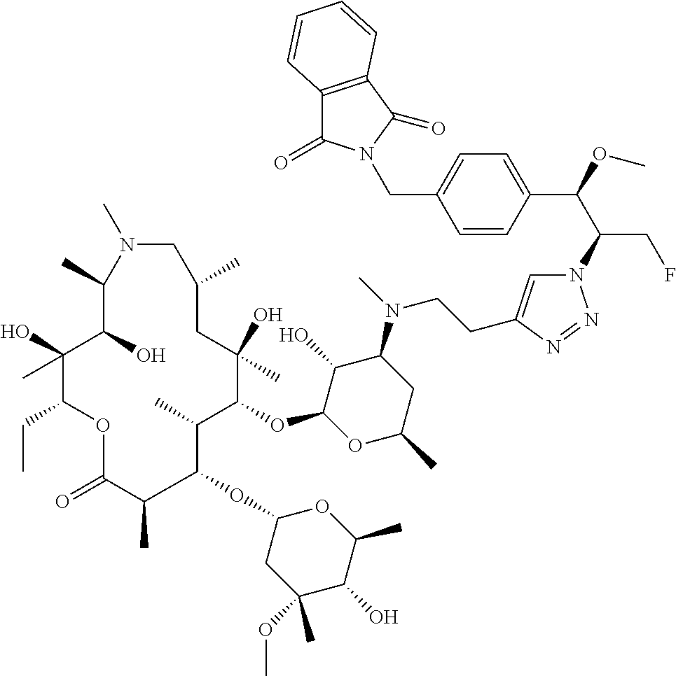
N1=NN(C(C(C2=CC=C(CN3C(=O)C4=C(C3=O)C=CC=C4)C=C2)OC)CF)C=C1CCN(C1C(O)C(OC2C(C)C(OC3CC(OC)(C)C(O)C(C)O3)C(C)C(=O)OC(CC)C(O)(C)C(O)C(C)N(C)CC(C)CC2(O)C)OC(C)C1)C
